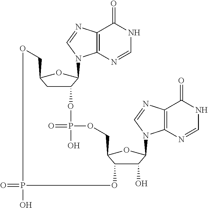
C12CC(OC1N1C3=C(N=C1)C(=O)NC=N3)COP(O)(=O)OC1C(O)C(N3C4=C(C(=O)NC=N4)N=C3)OC1COP(=O)(O)O2
